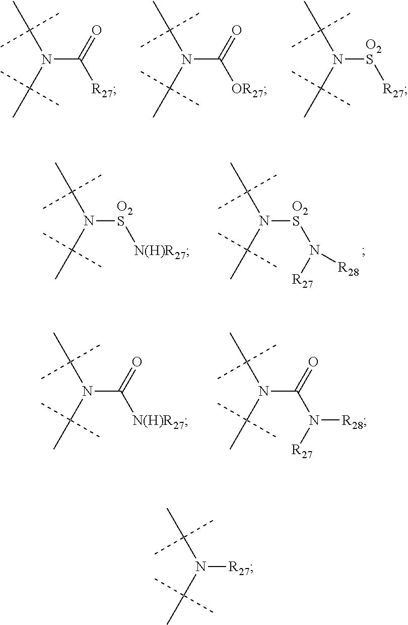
N(C(=O)[R27])(C(C)(C)C)C(C)(C)C.N(C(=O)[OR27])(C(C)(C)C)C(C)(C)C.N([O2S][R27])(C(C)(C)C)C(C)(C)C.N([O2S][N(H)R27])(C(C)(C)C)C(C)(C)C.N([O2S]N([R27])[R28])(C(C)(C)C)C(C)(C)C.N(C(=O)[N(H)R27])(C(C)(C)C)C(C)(C)C.N(C(N([R27])[R28])=O)(C(C)(C)C)C(C)(C)C.N([R27])(C(C)(C)C)C(C)(C)C
